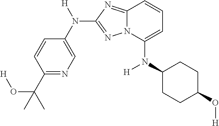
C1=CC(C(C)(O[H])C)=NC=C1N([H])C1=NN2C(=N1)C=CC=C2N(C1CCC(O[H])CC1)[H]
